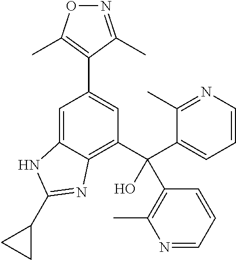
C1=C2C(=C(C(C3=CC=CN=C3C)(O)C3=C(C)N=CC=C3)C=C1C1=C(C)ON=C1C)N=C(C1CC1)N2
